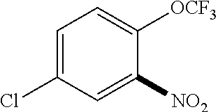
C1=C(Cl)C=C([NO2])C([OCF3])=C1
